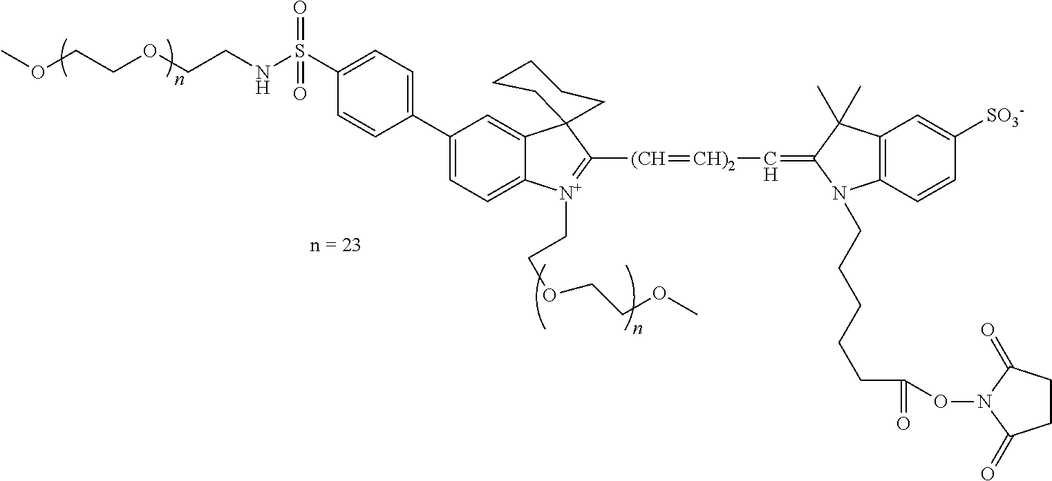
C1(C2=CC=C(S(NCCOCCOC)(=O)=O)C=C2)=CC=C2C(=C1)C1(C([(CH]=[CH)2]C=C3C(C)(C)C4=C(N3CCCCCC(ON3C(=O)CCC3=O)=O)C=CC([SO3-])=C4)=[N+]2CCOCCOC)CCCCC1
